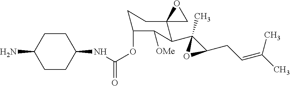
C(OC1CCC2(C(C3(C)C(CC=C(C)C)O3)C1[OMe])CO2)(=O)NC1CCC(N)CC1
